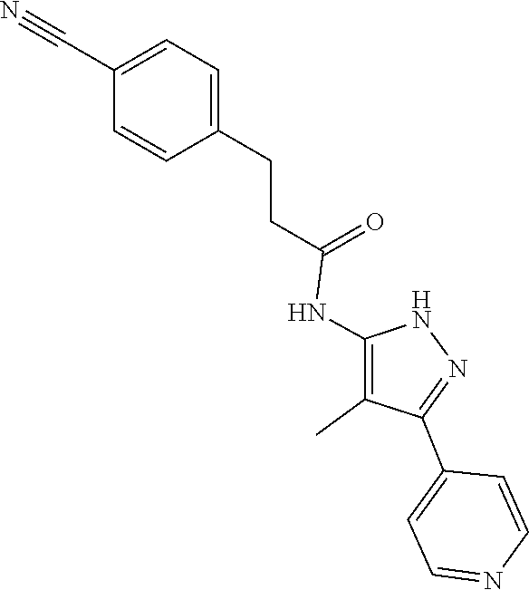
N1C(NC(CCC2=CC=C(C#N)C=C2)=O)=C(C)C(C2=CC=NC=C2)=N1
